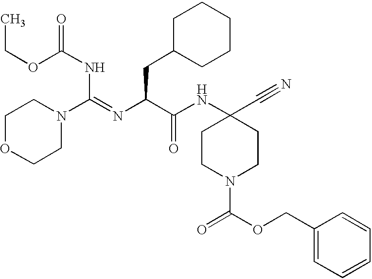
C1OCCN(C(=NC(C(NC2(C#N)CCN(C(OCC3=CC=CC=C3)=O)CC2)=O)CC2CCCCC2)NC(=O)OCC)C1
